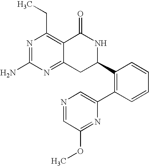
C12=NC(N)=NC(CC)=C1C(=O)NC(C1=C(C3=CN=CC(OC)=N3)C=CC=C1)C2
